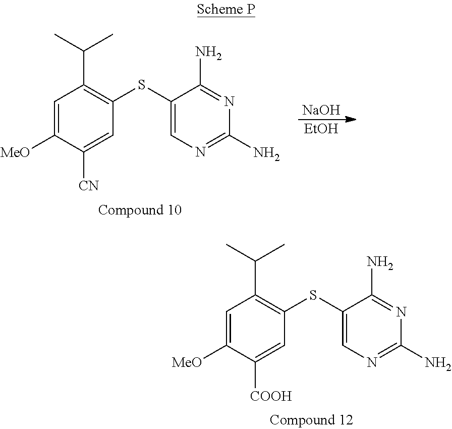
C1=C([MeO])C([COOH])=CC(SC2=CN=C(N)N=C2N)=C1C(C)C.C1=C([MeO])C([CN])=CC(SC2=CN=C(N)N=C2N)=C1C(C)C.[NaOH].[EtOH]
